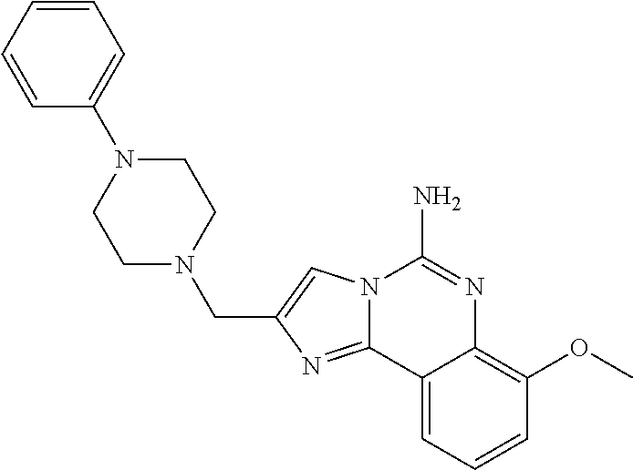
C1=CC=CC(N2CCN(CC3=CN4C(=N3)C3=CC=CC(OC)=C3N=C4N)CC2)=C1
